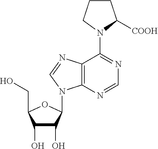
C1(O)C(O)C(N2C3=C(C(N4C([COOH])CCC4)=NC=N3)N=C2)OC1CO
